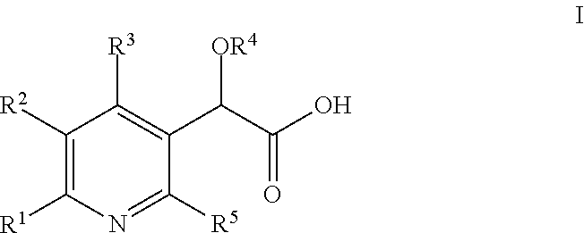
C1([R2])=C([R1])N=C([R5])C(C(C(O)=O)[OR4])=C1[R3]
